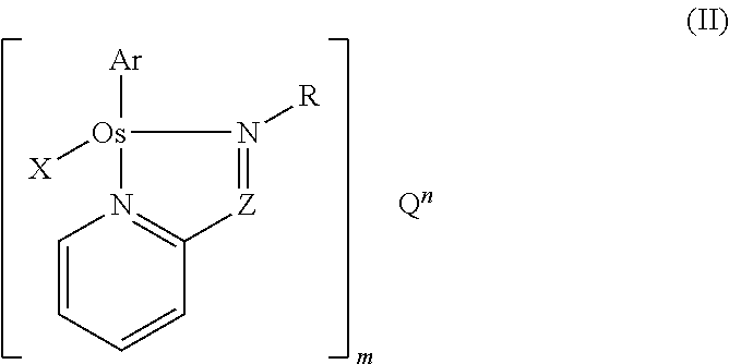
[Os]1([X])([Ar])N2=C([Z]=N1[R])C=CC=C2
